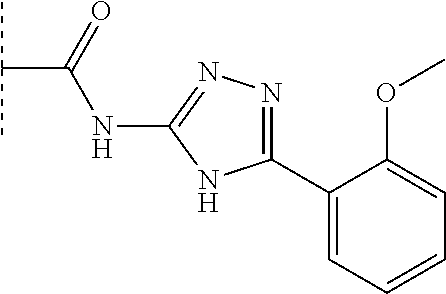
C1(C2=CC=CC=C2OC)=NN=C(NC(=O)C(C)C)N1
